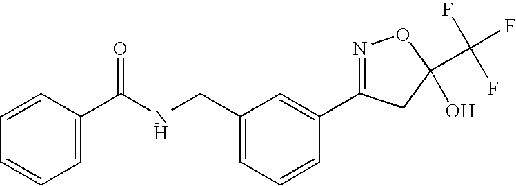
C1(C(NCC2=CC=CC(C3=NOC(C(F)(F)F)(O)C3)=C2)=O)=CC=CC=C1
